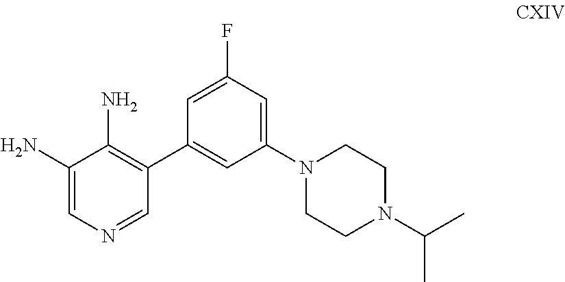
C1(N)=CN=CC(C2=CC(N3CCN(C(C)C)CC3)=CC(F)=C2)=C1N
